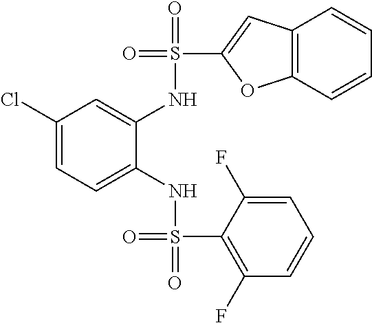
C1(Cl)=CC=C(NS(=O)(=O)C2=C(F)C=CC=C2F)C(NS(=O)(C2=CC3=C(O2)C=CC=C3)=O)=C1
